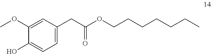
C(CCCC)CCOC(CC1=CC=C(O)C(OC)=C1)=O
